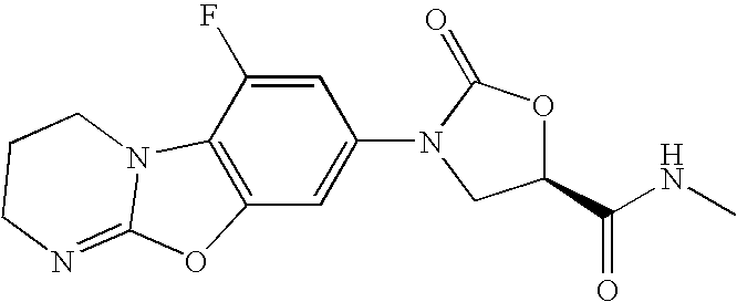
C12=C(C(F)=CC(N3C(=O)OC(C(NC)=O)C3)=C1)N1C(=NCCC1)O2
